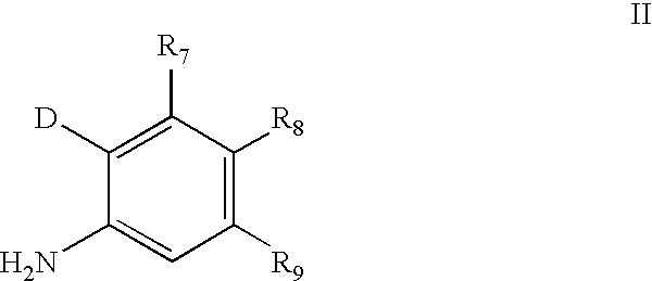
C1(N)=CC([R9])=C([R8])C([R7])=C1[D]
